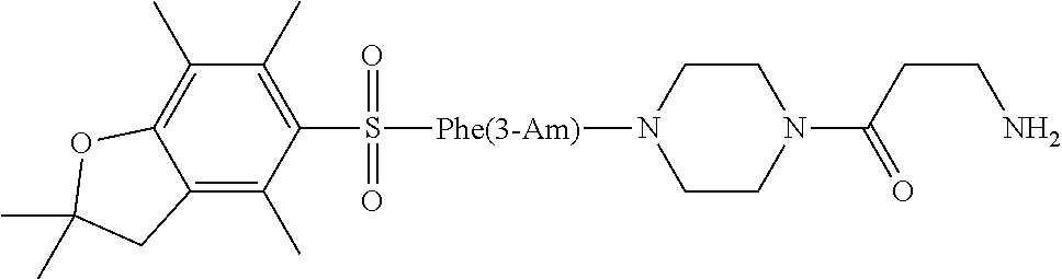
C12=C(C)C(C)=C(S(=O)(=O)[Phe(3-Am)]N3CCN(C(CCN)=O)CC3)C(C)=C1CC(C)(C)O2
